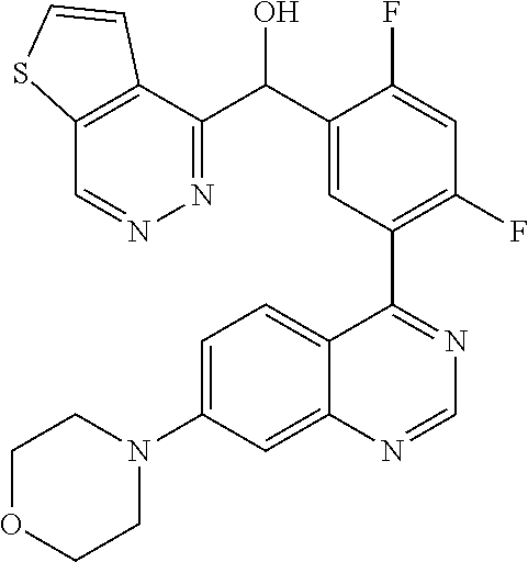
C1=C(N2CCOCC2)C=C2C(=C1)C(C1=C(F)C=C(F)C(C(C3=NN=CC4=C3C=CS4)O)=C1)=NC=N2
